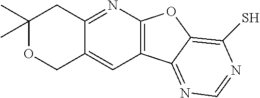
C12=NC3=C(C=C1COC(C)(C)C2)C1=NC=NC(S)=C1O3
